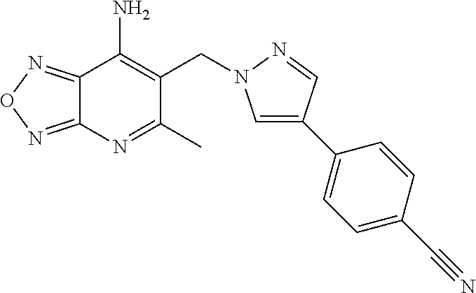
C12=NON=C1C(N)=C(CN1C=C(C3=CC=C(C#N)C=C3)C=N1)C(C)=N2
